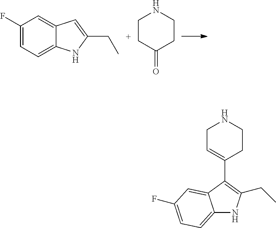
C1(F)=CC=C2C(=C1)C=C(CC)N2.C1CC(=O)CCN1.C1C=C(C2=C(CC)NC3=CC=C(F)C=C32)CCN1
